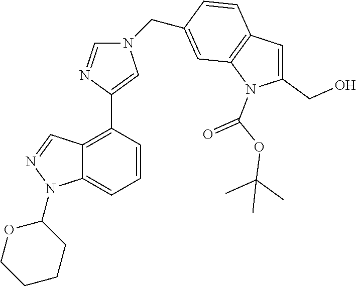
C12=CC=CC(C3=CN(CC4=CC5=C(C=C4)C=C(CO)N5C(OC(C)(C)C)=O)C=N3)=C1C=NN2C1OCCCC1
